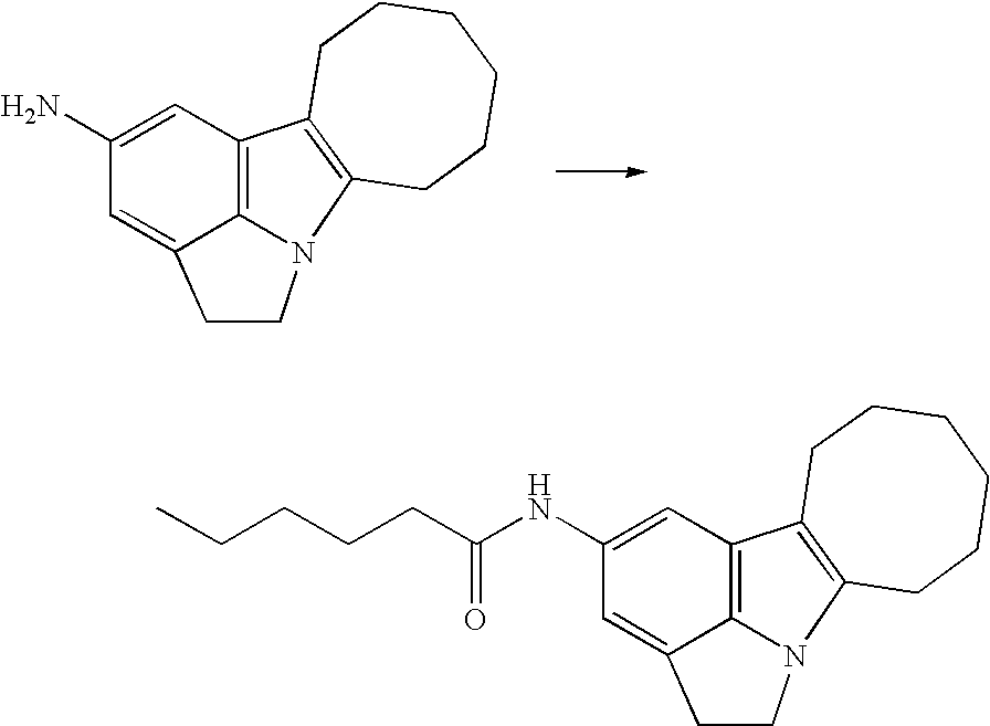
C1(N)=CC2=C3C(=C1)CCN3C1=C2CCCCCC1.C1(NC(CCCCC)=O)=CC2=C3C(=C1)CCN3C1=C2CCCCCC1
